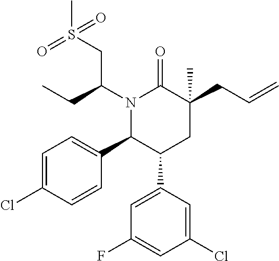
N1(C(CC)CS(C)(=O)=O)C(C2=CC=C(Cl)C=C2)C(C2=CC(F)=CC(Cl)=C2)CC(C)(CC=C)C1=O
